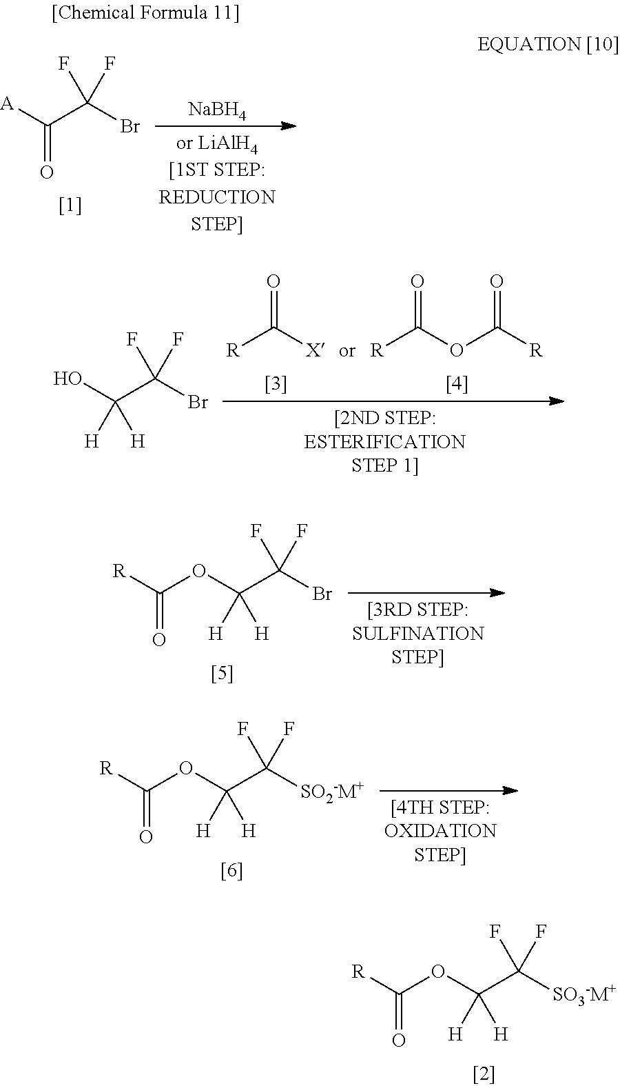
O=C([A])C(Br)(F)F.[NaBH4].[R]C([X])=O.[R]C(OC([R])=O)=O.OC(C(Br)(F)F)([H])[H].O=C([R])OC(C(Br)(F)F)([H])[H].O=C([R])OC(C([SO2-M+])(F)F)([H])[H].O=C([R])OC(C([SO3-M+])(F)F)([H])[H]
